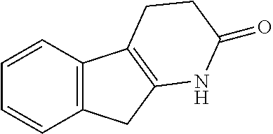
C1=CC2=C(C=C1)CC1=C2CCC(=O)N1
